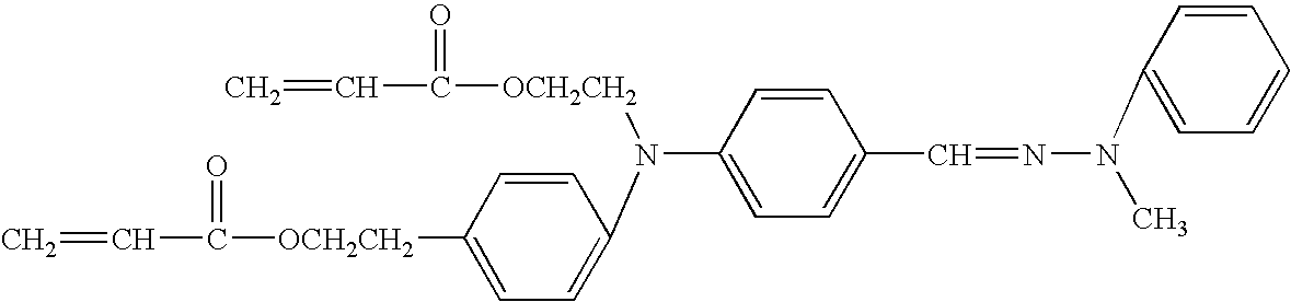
C=CC(=O)[OCH2CH2]N(C1=CC=C([OCH2CH2]C(C=C)=O)C=C1)C1=CC=C(C=NN(C2=CC=CC=C2)C)C=C1
